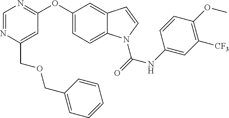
C1(OC2=NC=NC(COCC3=CC=CC=C3)=C2)=CC=C2C(=C1)C=CN2C(NC1=CC([CF3])=C(OC)C=C1)=O
